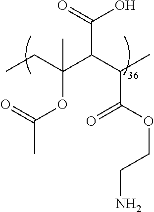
C(=O)(C(C(C(OC(=O)C)(CC)C)C(=O)O)C)OCCN
